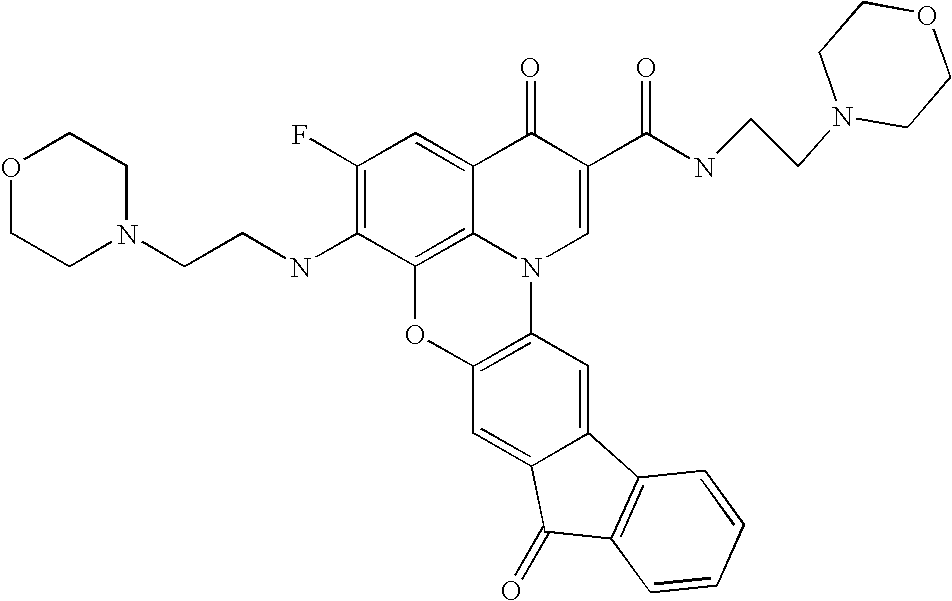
C1(F)=C(NCCN2CCOCC2)C2=C3C(=C1)C(=O)C(C(NCCN1CCOCC1)=O)=CN3C1=C(O2)C=C2C(=C1)C1=C(C2=O)C=CC=C1
